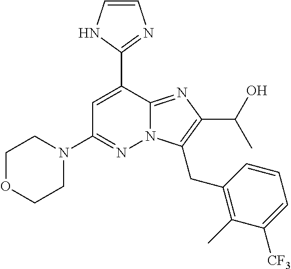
N12C(=NC(C(O)C)=C1CC1=C(C)C([CF3])=CC=C1)C(C1=NC=CN1)=CC(N1CCOCC1)=N2
